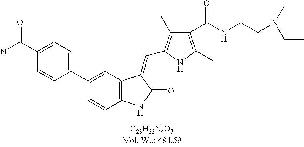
C1(C2=CC3=C(C=C2)NC(=O)C3=CC2=C(C)C(C(NCCN(CC)CC)=O)=C(C)N2)=CC=C(C(N)=O)C=C1
